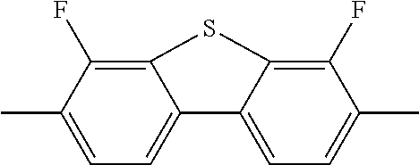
C12=C(F)C(C)=CC=C1C1=CC=C(C)C(F)=C1S2
